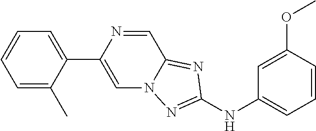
N1=C2N(N=C1NC1=CC=CC(OC)=C1)C=C(C1=CC=CC=C1C)N=C2
